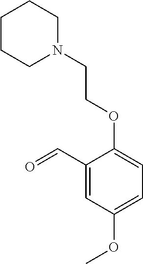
C1(C=O)=CC(OC)=CC=C1OCCN1CCCCC1
